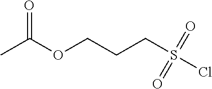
CC(OCCCS(Cl)(=O)=O)=O
